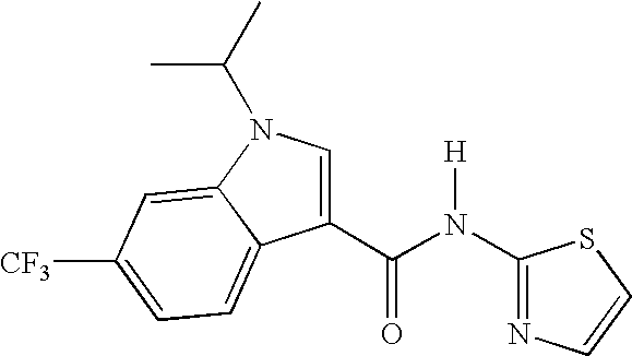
N1=C(N(C(C2=CN(C(C)C)C3=CC([CF3])=CC=C23)=O)[H])SC=C1
